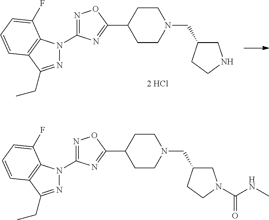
N1=C(CC)C2=C(N1C1=NOC(C3CCN(CC4CNCC4)CC3)=N1)C(F)=CC=C2.[2 HCl].N1=C(CC)C2=C(N1C1=NOC(C3CCN(CC4CCN(C(NC)=O)C4)CC3)=N1)C(F)=CC=C2
